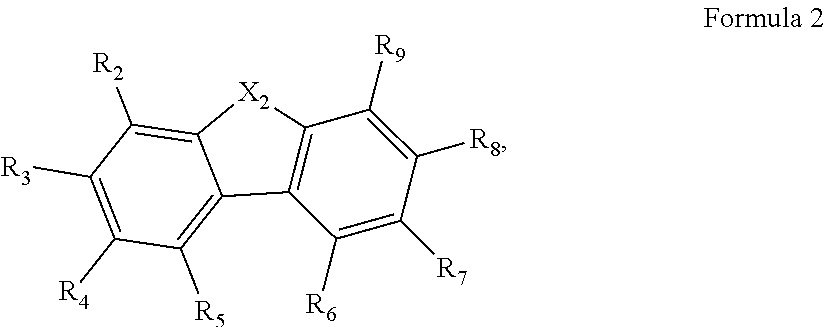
C1([R3])=C([R4])C([R5])=C2C(=C1[R2])[X2]C1=C2C([R6])=C([R7])C([R8])=C1[R9]
